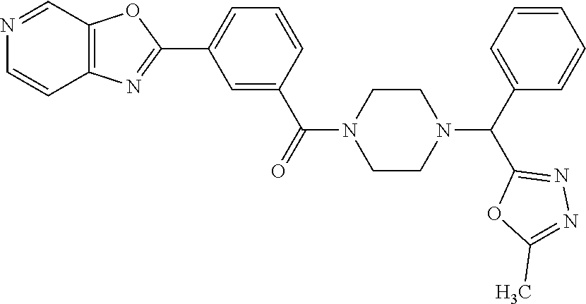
N1=CC2=C(C=C1)N=C(C1=CC=CC(C(=O)N3CCN(C(C4=CC=CC=C4)C4=NN=C(C)O4)CC3)=C1)O2
